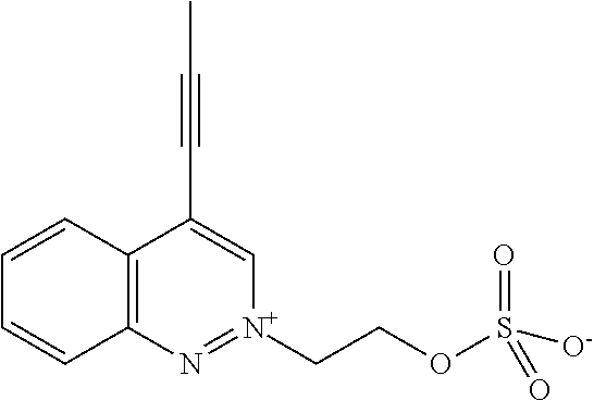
O=S([O-])(=O)OCC[N+]1=NC2=C(C=CC=C2)C(C#CC)=C1
